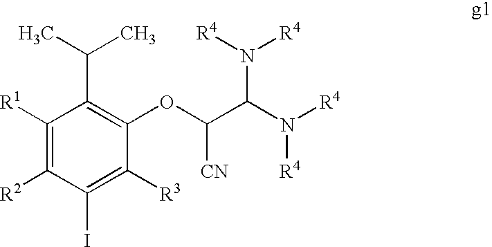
C1([R1])=C([R2])C(I)=C([R3])C(OC(C(N([R4])[R4])N([R4])[R4])[CN])=C1C(C)C
